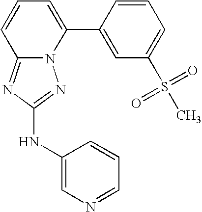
N12C(=NC(NC3=CN=CC=C3)=N1)C=CC=C2C1=CC(S(C)(=O)=O)=CC=C1
